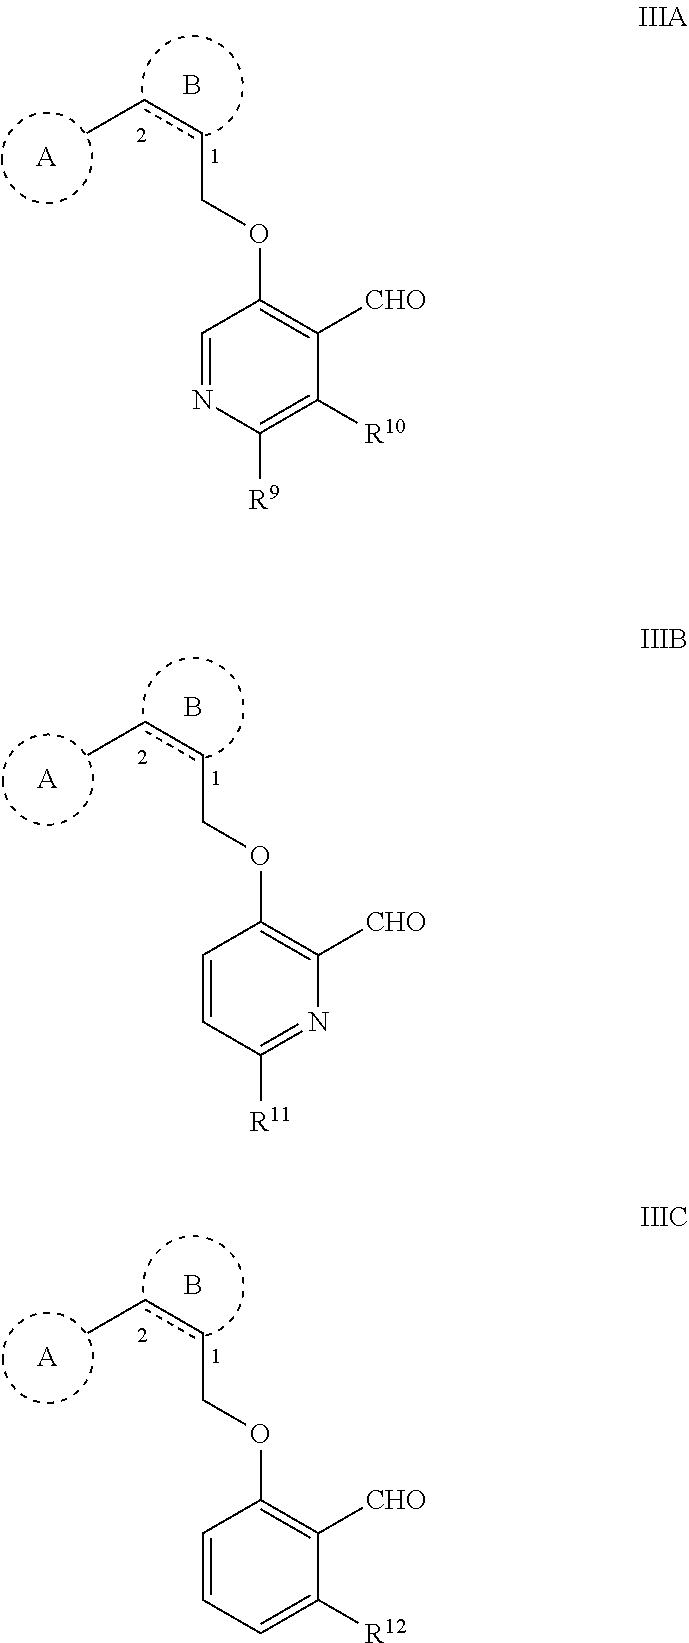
[A].CccCOC1=C([CHO])C([R10])=C([R9])N=C1.B.[A].CccCOC1=C([CHO])N=C([R11])C=C1.B.[A].CccCOC1=C([CHO])C([R12])=CC=C1.B
